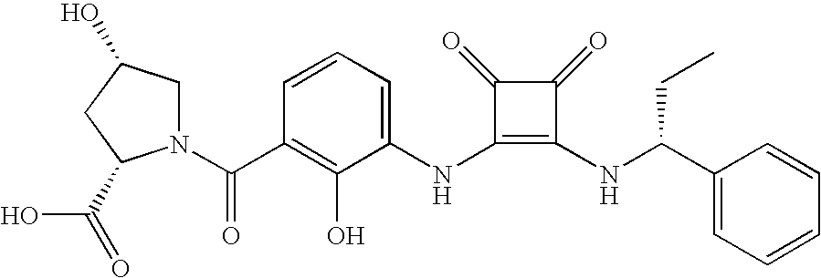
N(C1=C(NC(C2=CC=CC=C2)CC)C(=O)C1=O)C1=CC=CC(C(=O)N2CC(O)CC2C(=O)O)=C1O
